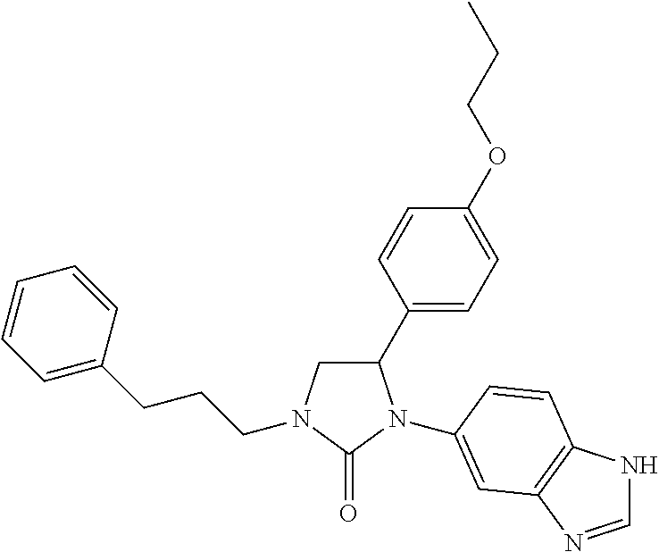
C1(C2=CC=C(OCCC)C=C2)CN(CCCC2=CC=CC=C2)C(=O)N1C1=CC2=C(NC=N2)C=C1
